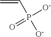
P(C=C)([O-])([O-])=O
